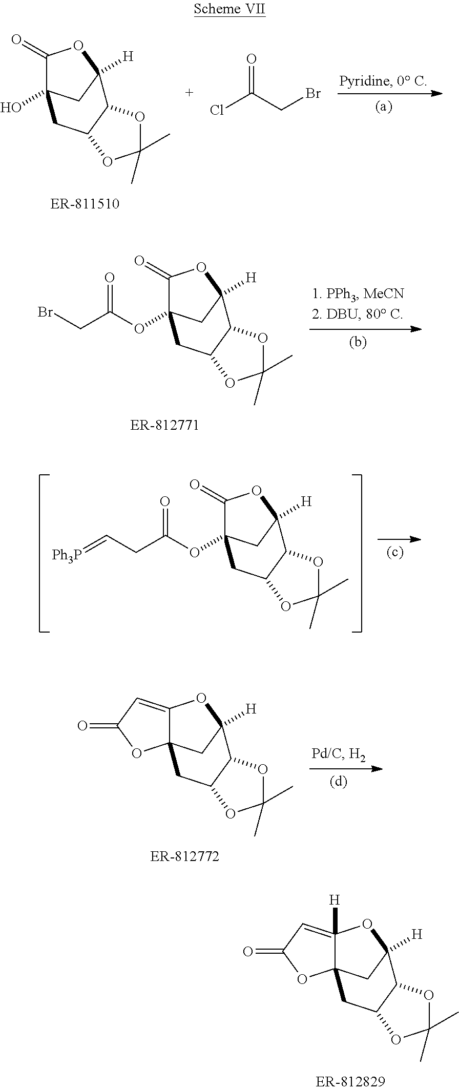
C1(=O)OC2([H])CC1(O)CC1C2OC(C)(C)O1.ClC(CBr)=O.C1(=O)OC2([H])CC1(OC(CBr)=O)CC1C2OC(C)(C)O1.C1(=O)OC2([H])CC1(OC(CC=[Ph3P])=O)CC1C2OC(C)(C)O1.C12=CC(=O)OC13CC([H])(O2)C1OC(C)(C)OC1C3.C12([H])=CC(=O)OC13CC([H])(O2)C1OC(C)(C)OC1C3
